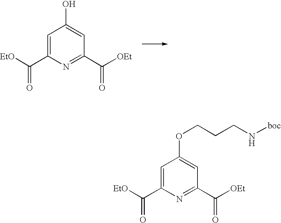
C1=C(C([EtO])=O)N=C(C([OEt])=O)C=C1O.C1=C(C([EtO])=O)N=C(C([OEt])=O)C=C1OCCCN[boc]
